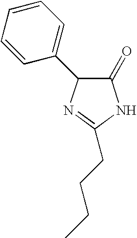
C1(=O)NC(CCCC)=NC1C1=CC=CC=C1
